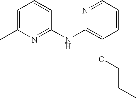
C1=C(C)N=C(NC2=C(OCCC)C=CC=N2)C=C1
